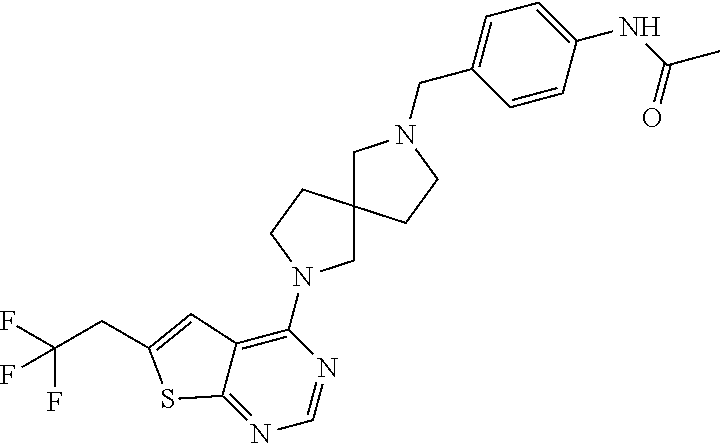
N1=C2C(=C(N3CC4(CC3)CN(CC3=CC=C(NC(C)=O)C=C3)CC4)N=C1)C=C(CC(F)(F)F)S2
